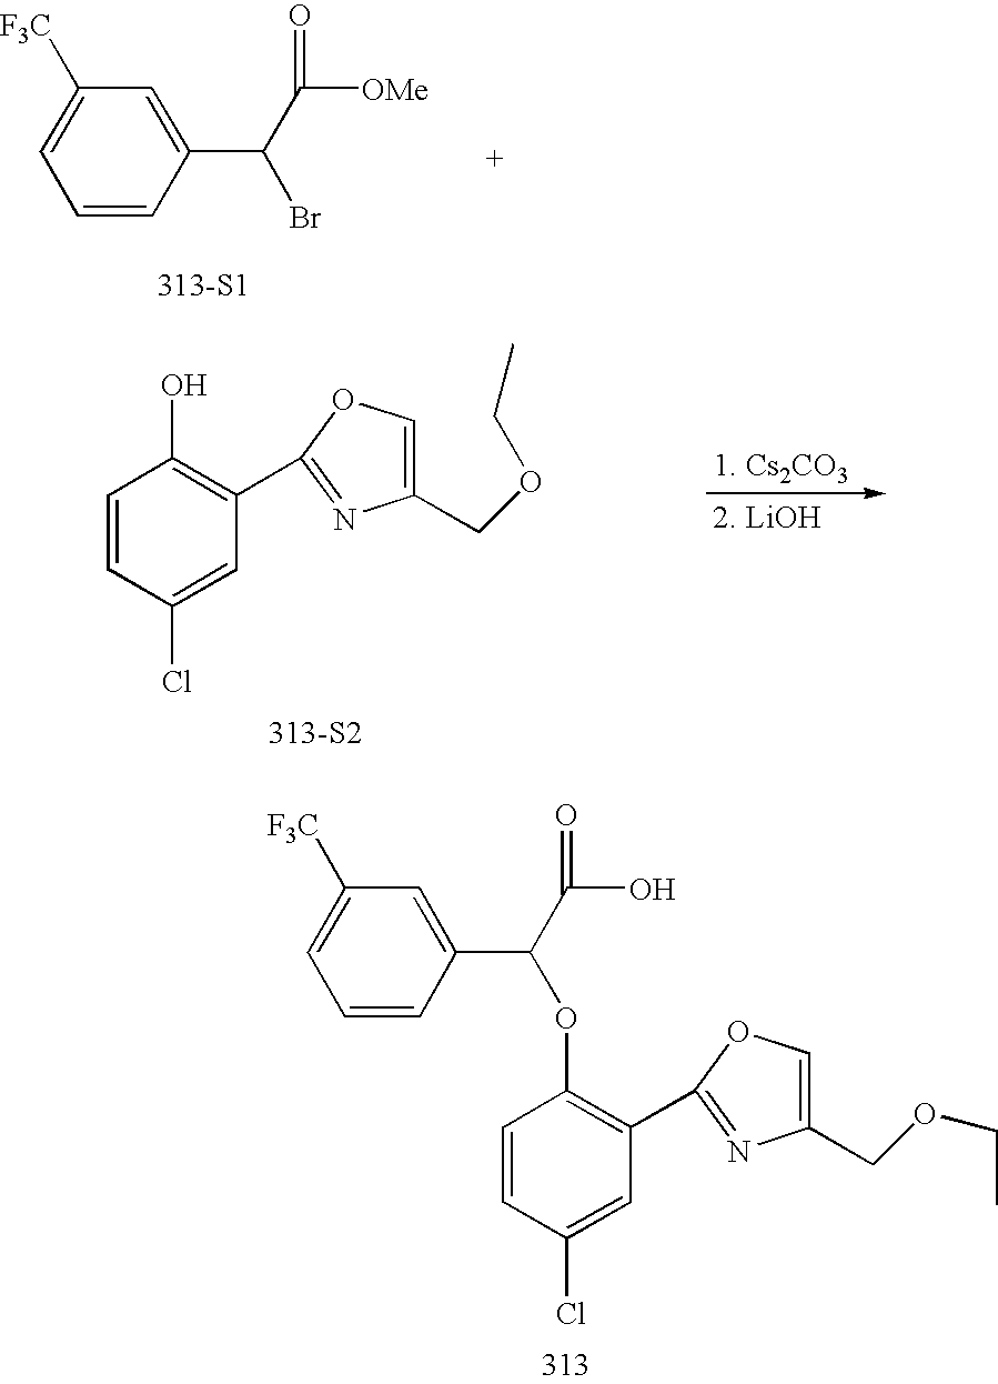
C1=CC(Cl)=CC(C2=NC(COCC)=CO2)=C1OC(C1=CC([F3C])=CC=C1)C(O)=O.[313-S1].C1=C([F3C])C=C(C(C([OMe])=O)Br)C=C1.C1=CC(Cl)=CC(C2=NC(COCC)=CO2)=C1O.[313-S2]
